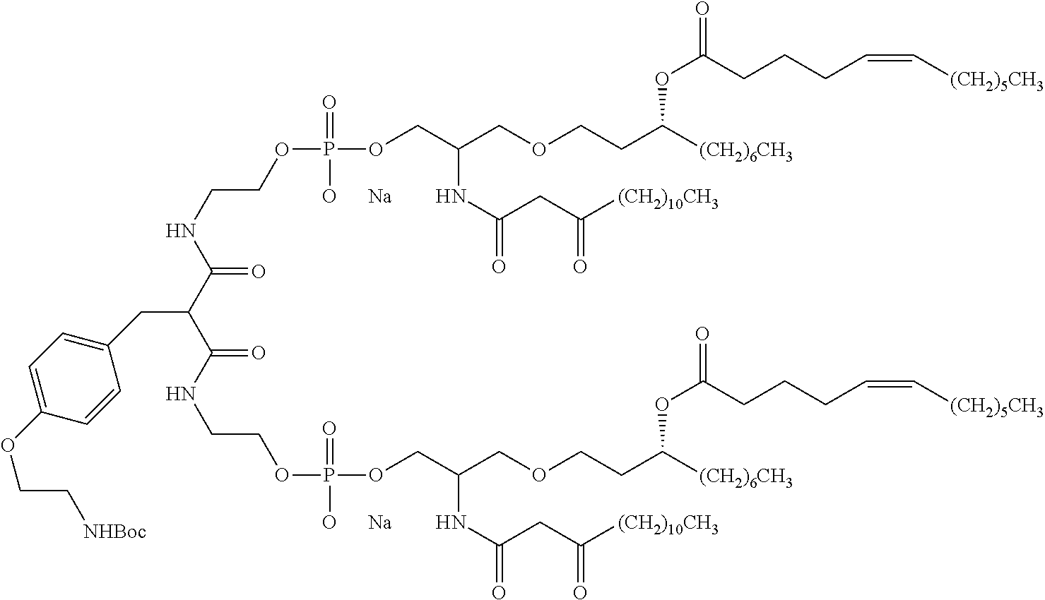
C(NCCOP(OCC(COCCC([(CH2)6CH3])OC(=O)CCCC=C[(CH2)5CH3])NC(=O)CC([(CH2)10CH3])=O)(=O)[O      Na])(=O)C(C(NCCOP(OCC(COCCC([(CH2)6CH3])OC(=O)CCCC=C[(CH2)5CH3])NC(=O)CC([(CH2)10CH3])=O)(=O)[O      Na])=O)CC1=CC=C(OCC[NHBoc])C=C1
